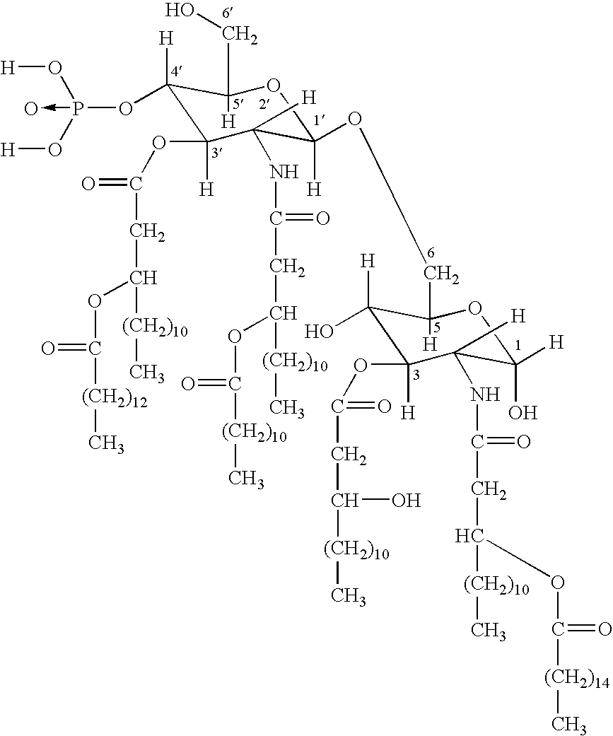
N(C(CC([(CH2)10]C)OC([(CH2)10]C)=O)=O)C1([H])C(OC(CC([(CH2)10]C)OC([(CH2)12]C)=O)=O)([H])C(OP(->O)(O[H])O[H])([H])C(CO)([H])OC1([H])OCC1([H])C([H])(O)C(OC(CC(O)[(CH2)10]C)=O)([H])C(NC(CC([(CH2)10]C)OC([(CH2)14]C)=O)=O)([H])C(O)([H])O1
